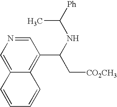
C1=C2C(=C(C(C[CO2CH3])NC([Ph])C)C=N1)C=CC=C2
